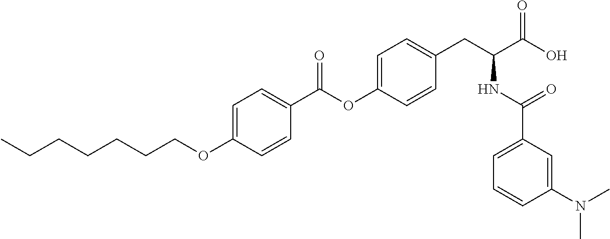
C1=C(OCCCCCCC)C=CC(C(OC2=CC=C(CC(C(O)=O)NC(C3=CC=CC(N(C)C)=C3)=O)C=C2)=O)=C1
